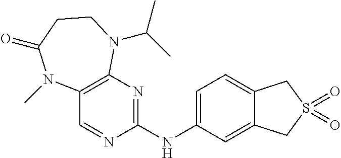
C12=C(N=C(NC3=CC=C4C(=C3)CS(=O)(=O)C4)N=C1)N(C(C)C)CCC(=O)N2C
